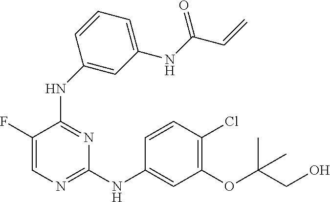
C1=C(F)C(NC2=CC(NC(C=C)=O)=CC=C2)=NC(NC2=CC(OC(CO)(C)C)=C(Cl)C=C2)=N1
